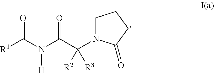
C1N(C(C(N(C([R1])=O)[H])=O)([R3])[R2])C(=O)CC1
